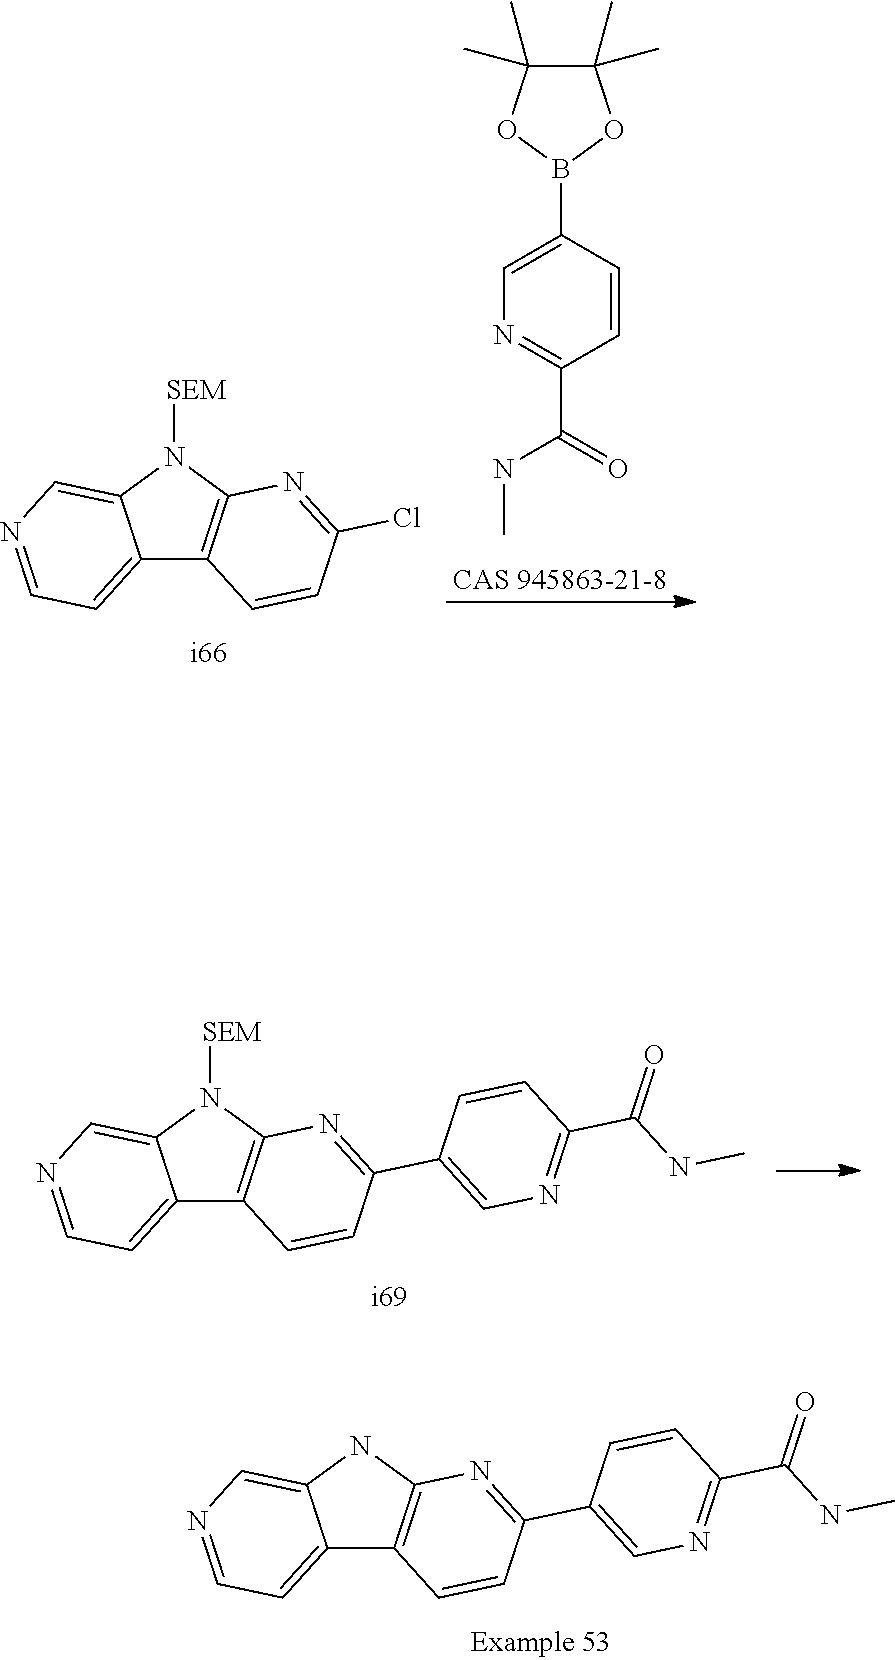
C12=CC=NC=C1N([SEM])C1=C2C=CC(C2=CN=C(C(NC)=O)C=C2)=N1.C12=CC=NC=C1NC1=C2C=CC(C2=CN=C(C(NC)=O)C=C2)=N1.C12=CC=NC=C1N([SEM])C1=C2C=CC(Cl)=N1.C1(B2OC(C)(C)C(C)(C)O2)=CN=C(C(=O)NC)C=C1
